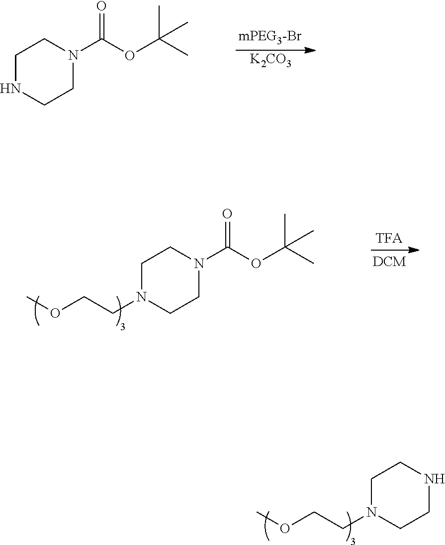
C1NCCN(C(OC(C)(C)C)=O)C1.[K2CO3].C1N(CCOC)CCN(C(OC(C)(C)C)=O)C1.C1N(CCOC)CCNC1
